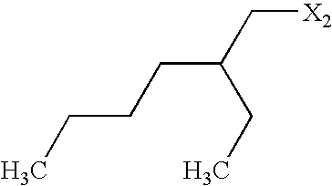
CCCCC(C[X2])CC
